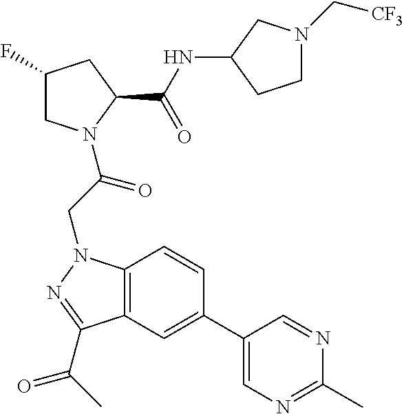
C12=C(N(CC(=O)N3CC(F)CC3C(NC3CCN(C[CF3])C3)=O)N=C1C(=O)C)C=CC(C1=CN=C(C)N=C1)=C2
